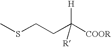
S(CCC([COOR])([H])[R])C
